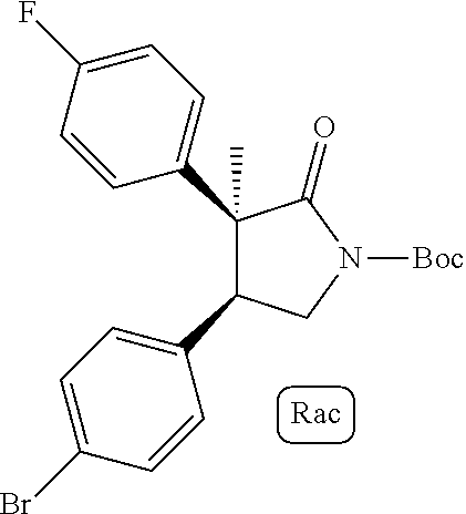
C1(C2=CC=C(F)C=C2)(C)C(C2=CC=C(Br)C=C2)CN([Boc])C1=O
